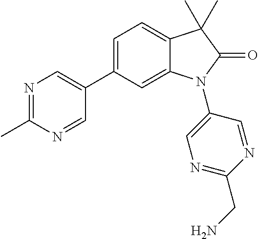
N1=C(C)N=CC(C2=CC=C3C(=C2)N(C2=CN=C(CN)N=C2)C(=O)C3(C)C)=C1
